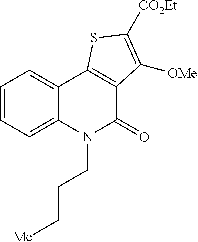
C1=CC=C2C(=C1)C1=C(C(=O)N2CCC[Me])C([OMe])=C([CO2Et])S1
